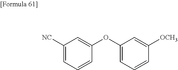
[NC]C1=CC=CC(OC2=CC=CC([OCH3])=C2)=C1
